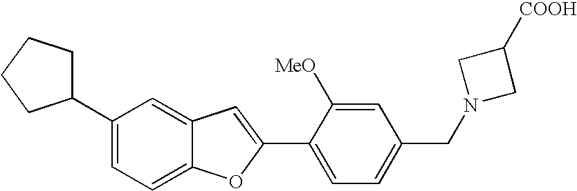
C1(C2=CC3=CC(C4CCCC4)=CC=C3O2)=CC=C(CN2CC([COOH])C2)C=C1[MeO]
